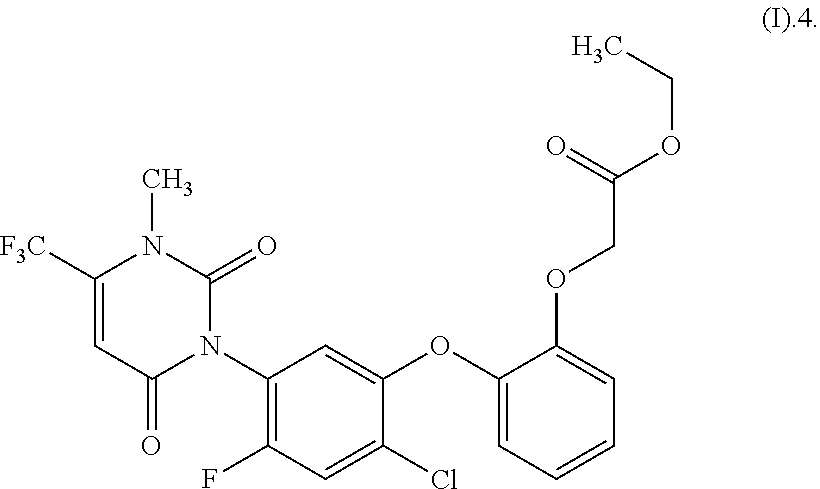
C1([F3C])=CC(=O)N(C2=C(F)C=C(Cl)C(OC3=CC=CC=C3OCC(OCC)=O)=C2)C(=O)N1C
